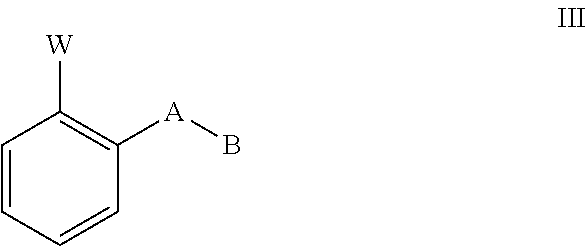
C1=CC=CC([A]B)=C1[W]
